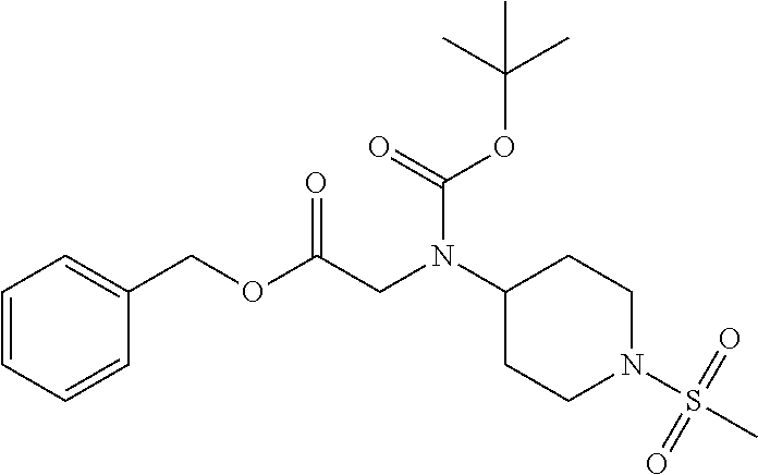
C1(COC(CN(C2CCN(S(C)(=O)=O)CC2)C(=O)OC(C)(C)C)=O)=CC=CC=C1
